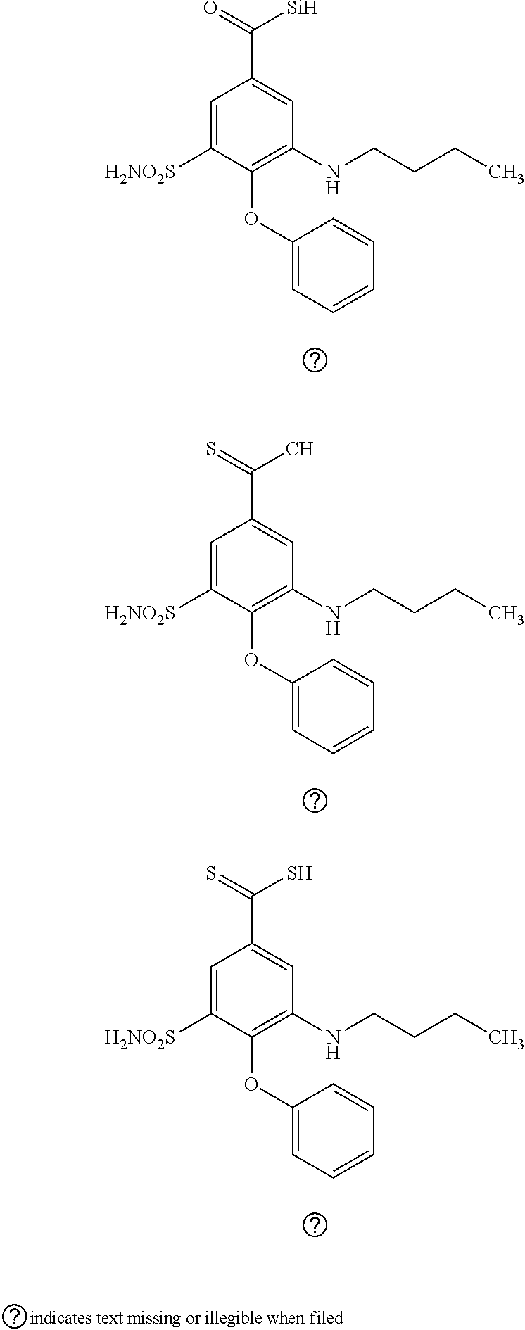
C1=C([H2NO2S])C(OC2=CC=CC=C2)=C(NCCCC)C=C1C(=O)[Si].C1=C([H2NO2S])C(OC2=CC=CC=C2)=C(NCCCC)C=C1C(=S)C.C1=C([H2NO2S])C(OC2=CC=CC=C2)=C(NCCCC)C=C1C(=S)S
